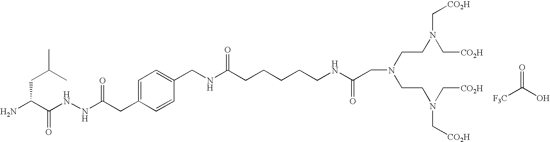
O=C(O)[F3C].C(C(N)C(NNC(CC1=CC=C(CNC(CCCCCNC(CN(CCN(C[CO2H])C[CO2H])CCN(C[CO2H])C[CO2H])=O)=O)C=C1)=O)=O)C(C)C
